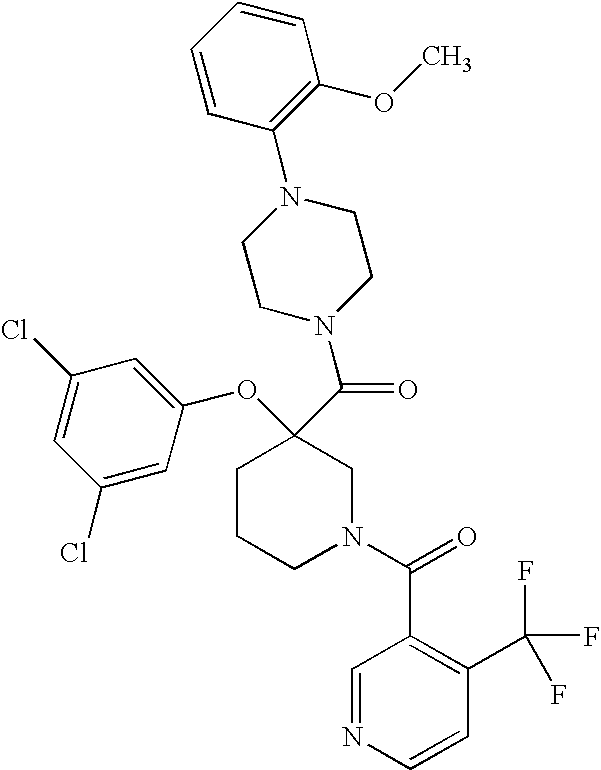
C1=CC(N2CCN(C(=O)C3(OC4=CC(Cl)=CC(Cl)=C4)CCCN(C(C4=C(C(F)(F)F)C=CN=C4)=O)C3)CC2)=C(OC)C=C1
